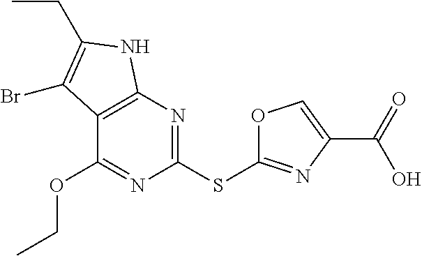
C12=C(N=C(SC3=NC(C(=O)O)=CO3)N=C1OCC)NC(CC)=C2Br
